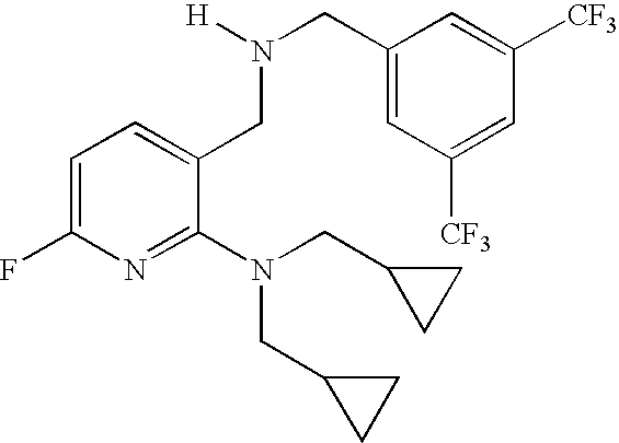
C1(F)=CC=C(CN(CC2=CC([CF3])=CC([CF3])=C2)[H])C(N(CC2CC2)CC2CC2)=N1
